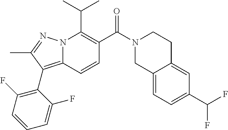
CC(C)C1=C(C(N2CCC3=CC(C(F)F)=CC=C3C2)=O)C=CC2=C(C3=C(F)C=CC=C3F)C(C)=NN12
